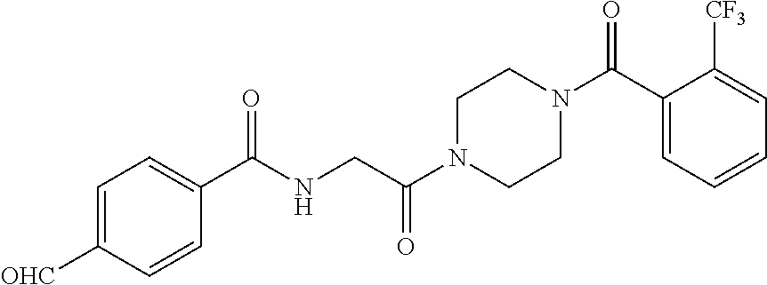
C1N(C(CNC(C2=CC=C([OHC])C=C2)=O)=O)CCN(C(C2=CC=CC=C2[CF3])=O)C1
